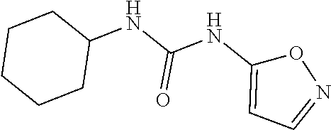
C1(NC(NC2=CC=NO2)=O)CCCCC1
